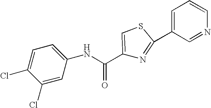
C1(Cl)=CC=C(NC(C2=CSC(C3=CC=CN=C3)=N2)=O)C=C1Cl
